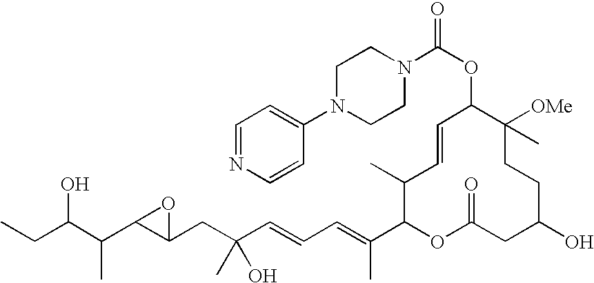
CCC(C(C1C(CC(C=CC=C(C2OC(=O)CC(O)CCC([OMe])(C)C(OC(N3CCN(C4=CC=NC=C4)CC3)=O)C=CC2C)C)(O)C)O1)C)O
